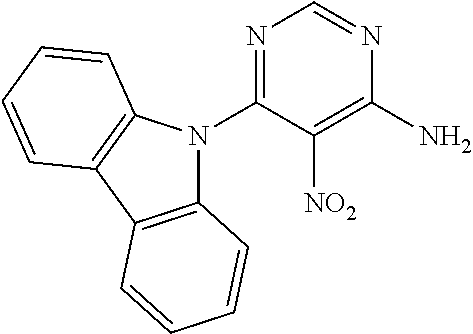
N1=C(N2C3=C(C4=C2C=CC=C4)C=CC=C3)C([NO2])=C(N)N=C1
